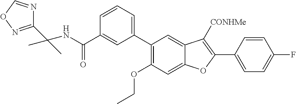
N(C(C1=CC(C2=C(OCC)C=C3C(=C2)C([CONHMe])=C(C2=CC=C(F)C=C2)O3)=CC=C1)=O)C(C1=NOC=N1)(C)C
